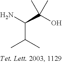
NC(C(O)(C)C)C(C)C
